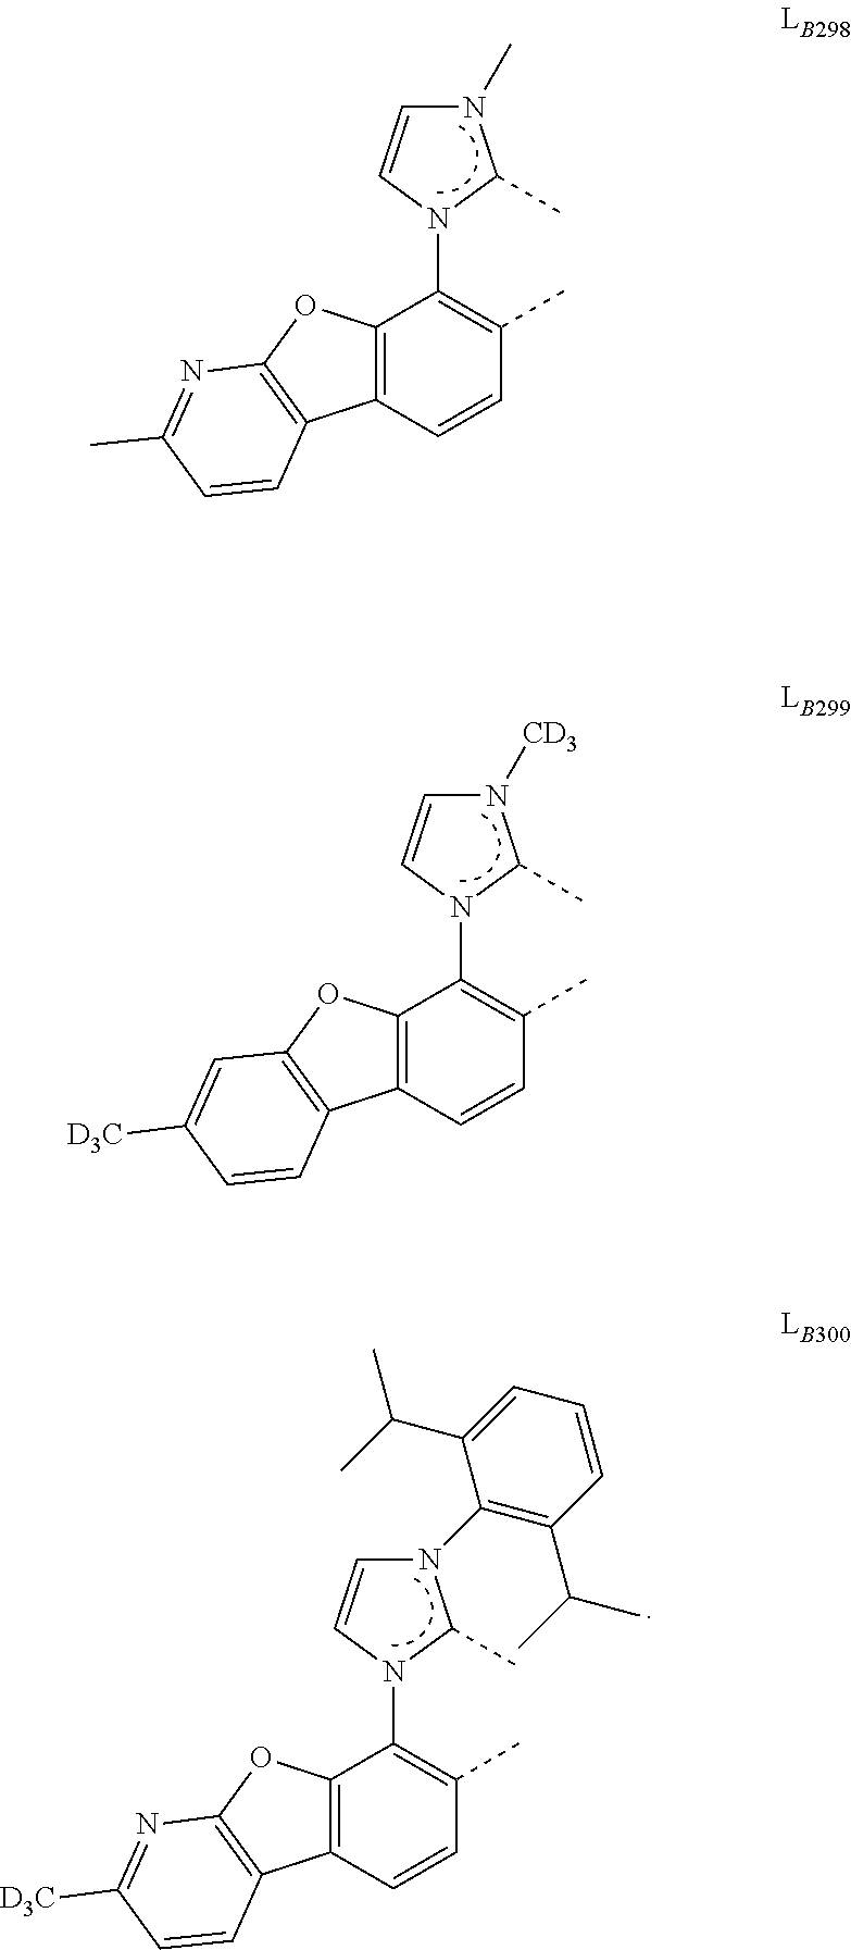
C12=C(C=CC(C)=C1N1C=CN([CD3])C1C)C1=C(O2)C=C([D3C])C=C1.C12=C(C=CC(C)=C1N1C=CN(C3=C(C(C)C)C=CC=C3C(C)C)C1C)C1=C(O2)N=C([D3C])C=C1.C12=C(C=CC(C)=C1N1C=CN(C)C1C)C1=C(O2)N=C(C)C=C1
